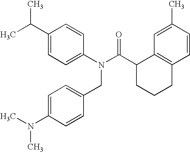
C1(C(C)C)=CC=C(N(C(C2CCCC3=C2C=C(C)C=C3)=O)CC2=CC=C(N(C)C)C=C2)C=C1
